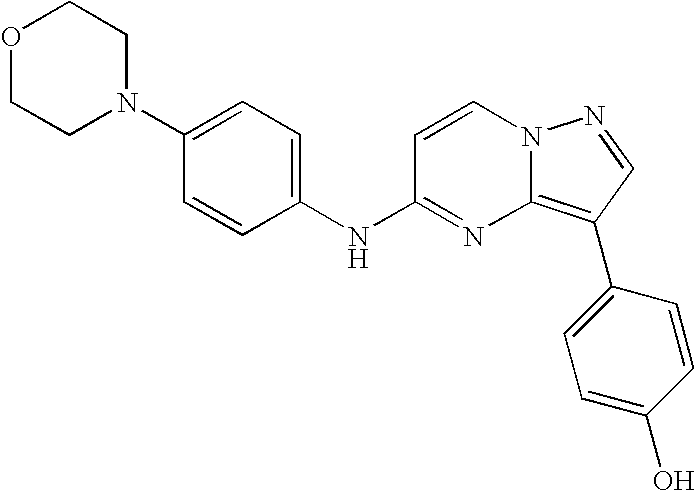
O1CCN(C2=CC=C(NC3=NC4=C(C5=CC=C(O)C=C5)C=NN4C=C3)C=C2)CC1
